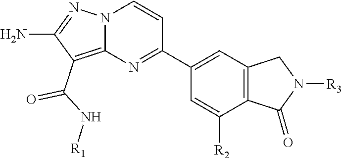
C1(C(N[R1])=O)=C2N(N=C1N)C=CC(C1=CC3=C(C([R2])=C1)C(=O)N([R3])C3)=N2
